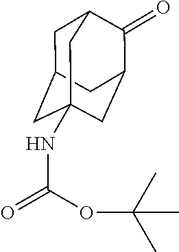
C1C2CC3(NC(=O)OC(C)(C)C)CC(C(=O)C1C3)C2
